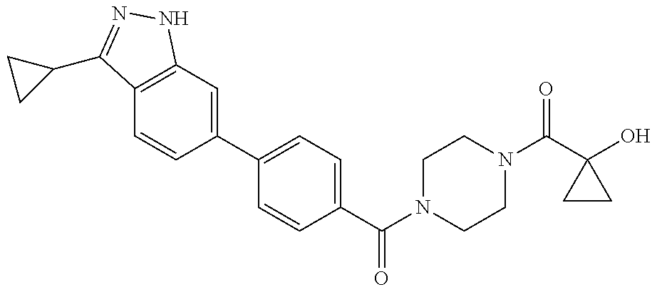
C12=C(C=C(C3=CC=C(C(=O)N4CCN(C(=O)C5(O)CC5)CC4)C=C3)C=C1)NN=C2C1CC1
